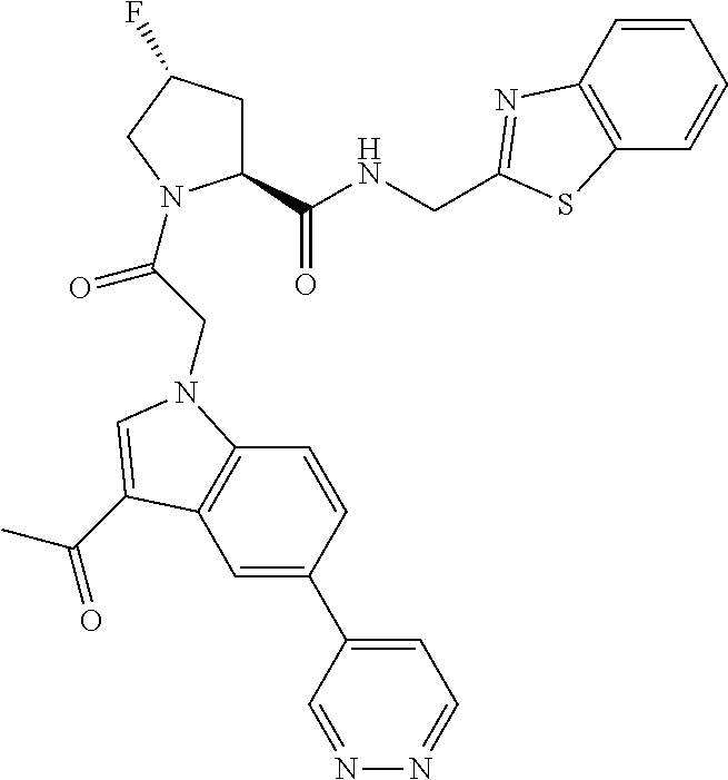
C12=C(C=C(C3=CC=NN=C3)C=C1)C(C(C)=O)=CN2CC(=O)N1C(C(NCC2=NC3=C(C=CC=C3)S2)=O)CC(F)C1
